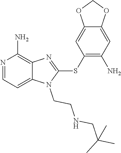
C12=CC=NC(N)=C1N=C(SC1=C(N)C=C3C(=C1)OCO3)N2CCNCC(C)(C)C
